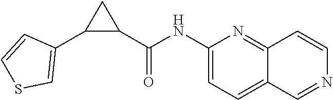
C1(NC(C2CC2C2=CSC=C2)=O)=CC=C2C(=N1)C=CN=C2
